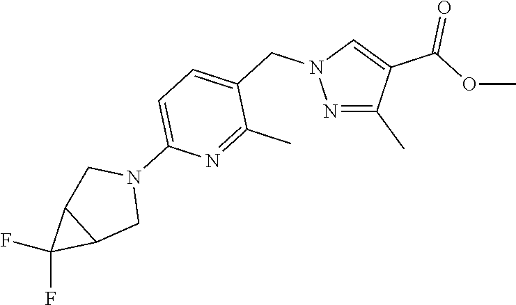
N1=C(C)C(C(=O)OC)=CN1CC1=CC=C(N2CC3C(C2)C3(F)F)N=C1C
